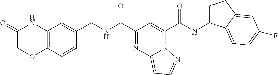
C1(=O)COC2=C(N1)C=C(CNC(C1=NC3=CC=NN3C(C(NC3CCC4=CC(F)=CC=C34)=O)=C1)=O)C=C2
